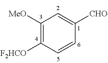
C1([MeO])=C([F2HCO])C=CC([CHO])=C1
